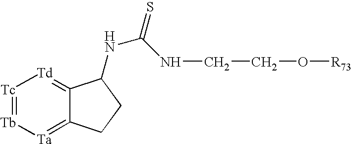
[Tc]1=[Tb][Ta]=C2C(=[Td]1)C(NC(=S)NCCO[R73])CC2
